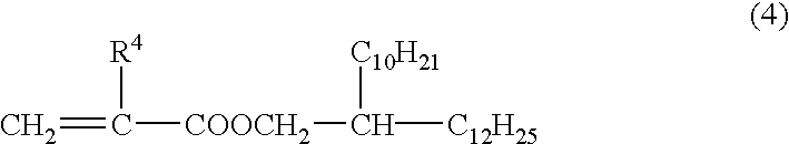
C=C([COOCH2]C([C10H21])[C12H25])[R4]
